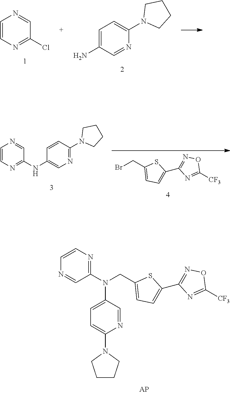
C1=CN=C(Cl)C=N1.C1=C(N)C=NC(N2CCCC2)=C1.N1=C(N(CC2=CC=C(C3=NOC([CF3])=N3)S2)C2=CC=C(N3CCCC3)N=C2)C=NC=C1.BrCC1=CC=C(C2=NOC([CF3])=N2)S1.C1=CN=C(NC2=CN=C(N3CCCC3)C=C2)C=N1
